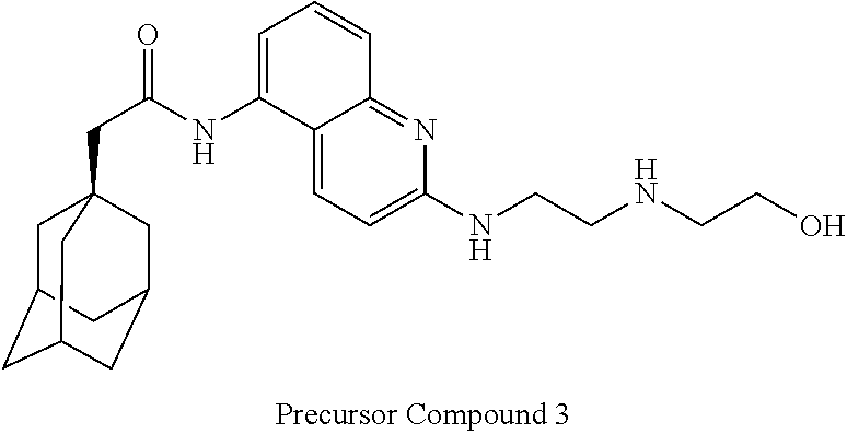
C1C2CC3CC(CC1(CC(=O)NC1=CC=CC4=NC(NCCNCCO)=CC=C14)C3)C2
